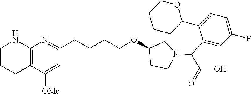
C1=C(C2OCCCC2)C(C(N2CC(OCCCCC3=NC4=C(C([OMe])=C3)CCCN4)CC2)C(=O)O)=CC(F)=C1
